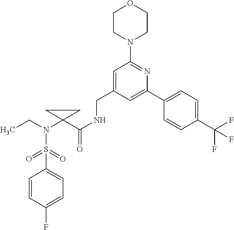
C1(S(N(CC)C2(C(NCC3=CC(N4CCOCC4)=NC(C4=CC=C(C(F)(F)F)C=C4)=C3)=O)CC2)(=O)=O)=CC=C(F)C=C1
